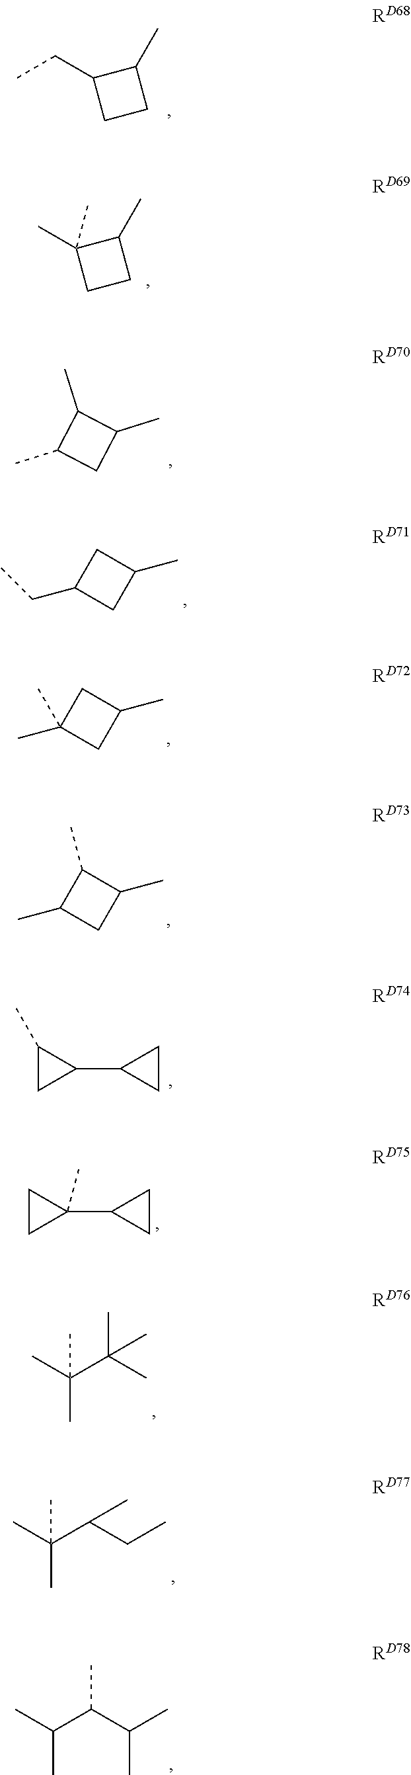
CCC1CCC1C.CC1(C)CCC1C.C1(C)C(C)CC1C.C1(C)CC(CC)C1.C1(C)CC(C)(C)C1.C1(C)C(C)C(C)C1.C1(C)CC1C1CC1.C1CC1(C1CC1)C.CC(C(C)(C)C)(C)C.CC(C(CC)C)(C)C.CC(C(C(C)C)C)C
